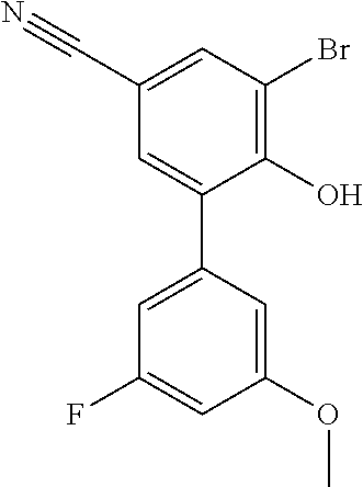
C1=C(C2=CC(C#N)=CC(Br)=C2O)C=C(OC)C=C1F
